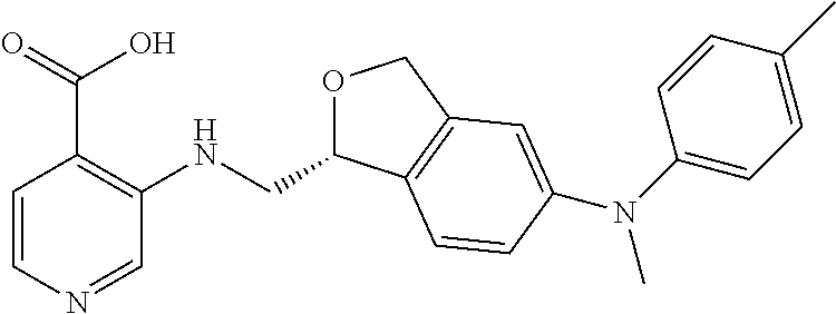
C1=CN=CC(NCC2OCC3=C2C=CC(N(C2=CC=C(C)C=C2)C)=C3)=C1C(=O)O
